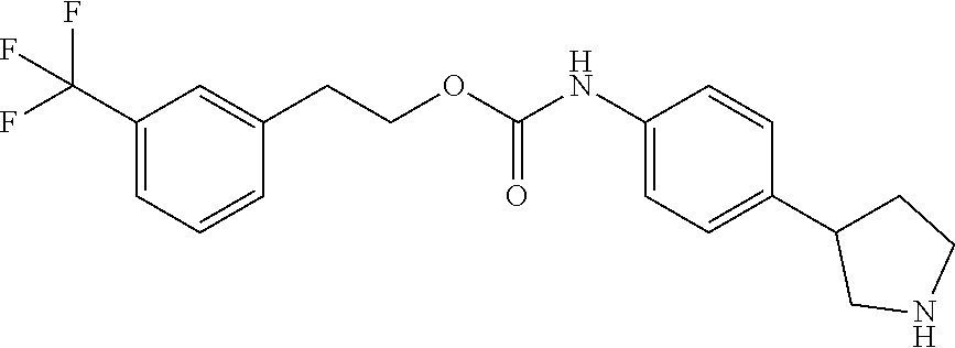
C1=C(C(F)(F)F)C=C(CCOC(NC2=CC=C(C3CCNC3)C=C2)=O)C=C1
